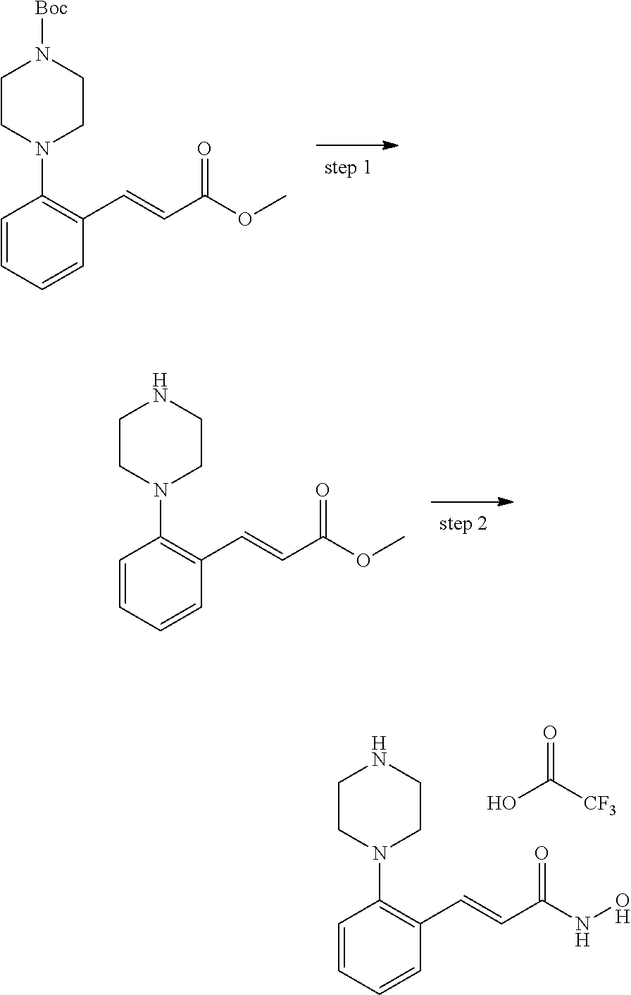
C1=CC=CC(C=CC(NO)=O)=C1N1CCNCC1.OC([CF3])=O.C1=CC=CC(C=CC(OC)=O)=C1N1CCN([Boc])CC1.C1=CC=CC(C=CC(OC)=O)=C1N1CCNCC1
